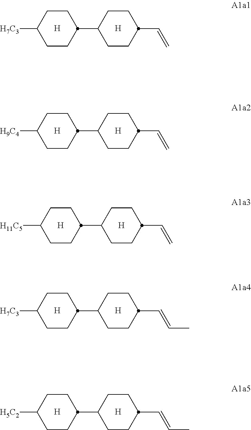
[H].C1CC(C2CCC(C=C)CC2)CCC1[H7C3].[H].[H].C1CC(C2CCC(C=C)CC2)CCC1[H9C4].[H].[H].C1CC(C2CCC(C=C)CC2)CCC1[H11C5].[H].[H].C1CC(C2CCC(C=CC)CC2)CCC1[H7C3].[H].[H].C1CC(C2CCC(C=CC)CC2)CCC1[H5C2].[H]
